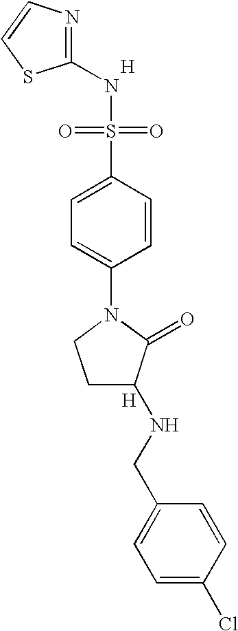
[H].N1=C(NS(=O)(=O)C2=CC=C(N3CCC(NCC4=CC=C(Cl)C=C4)C3=O)C=C2)SC=C1.[H]
